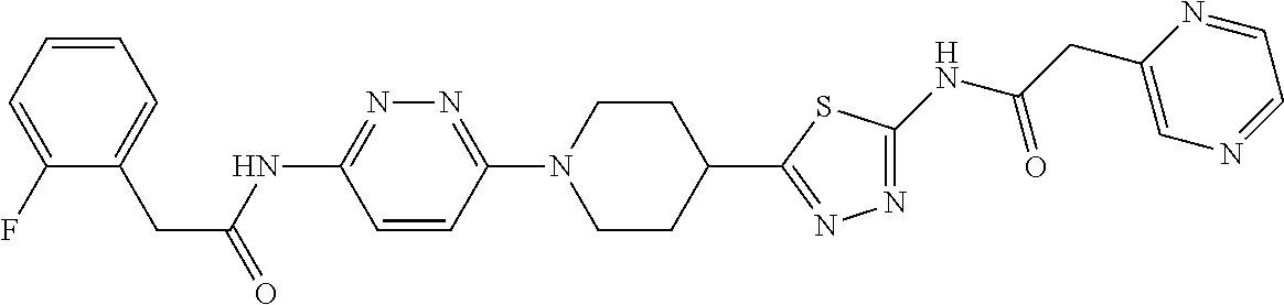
C1(F)=CC=CC=C1CC(=O)NC1=NN=C(N2CCC(C3=NN=C(NC(CC4=CN=CC=N4)=O)S3)CC2)C=C1
